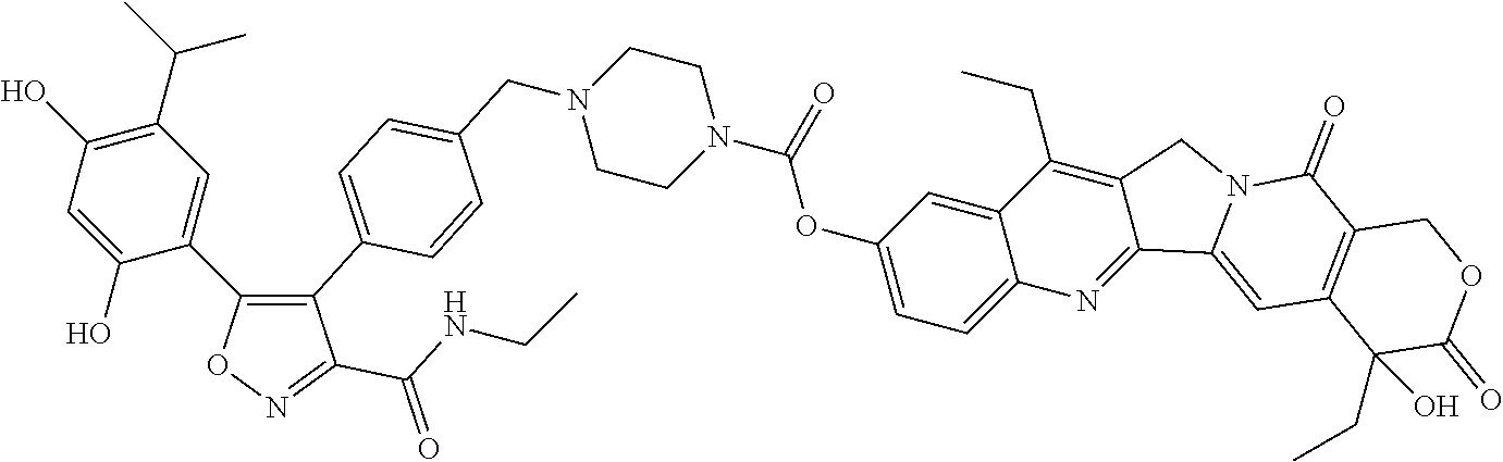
C1(C(C)C)=C(O)C=C(O)C(C2=C(C3=CC=C(CN4CCN(C(OC5=CC=C6C(=C5)C(CC)=C5C(=N6)C6=CC7=C(C(=O)N6C5)COC(=O)C7(CC)O)=O)CC4)C=C3)C(C(NCC)=O)=NO2)=C1
